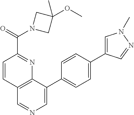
C12=C(C(C3=CC=C(C4=CN(C)N=C4)C=C3)=CN=C1)N=C(C(=O)N1CC(OC)(C)C1)C=C2
